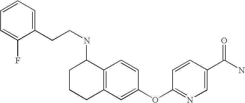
C1=CC(OC2=CC3=C(C=C2)C(NCCC2=CC=CC=C2F)CCC3)=NC=C1C(N)=O
